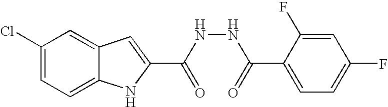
C12=CC=C(Cl)C=C1C=C(C(NNC(=O)C1=CC=C(F)C=C1F)=O)N2
